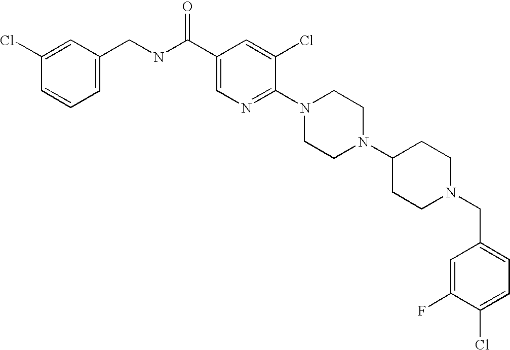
C(N1CCC(N2CCN(C3=NC=C(C(NCC4=CC=CC(Cl)=C4)=O)C=C3Cl)CC2)CC1)C1=CC=C(Cl)C(F)=C1
